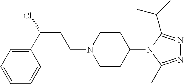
C1CC(N2C(C)=NN=C2C(C)C)CCN1CCC(C1=CC=CC=C1)Cl
